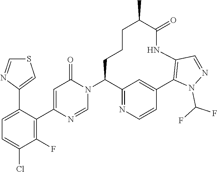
C1=NC(C2=C(F)C(Cl)=CC=C2C2=CSC=N2)=CC(=O)N1C1C2=NC=CC(=C2)C2=C(NC(=O)C(C)CCC1)C=NN2C(F)F
